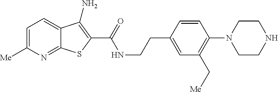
C1=C([Me])N=C2C(=C1)C(N)=C(C(=O)NCCC1=CC(C[Me])=C(N3CCNCC3)C=C1)S2
